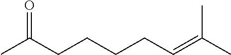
C(CCCCC=C(C)C)(C)=O
